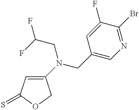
C1(N(CC(F)F)CC2=CN=C(Br)C(F)=C2)=CC(=S)OC1
